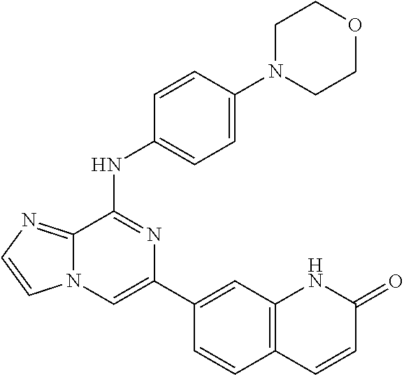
C1(C2=CC3=C(C=C2)C=CC(=O)N3)=CN2C(=NC=C2)C(NC2=CC=C(N3CCOCC3)C=C2)=N1
